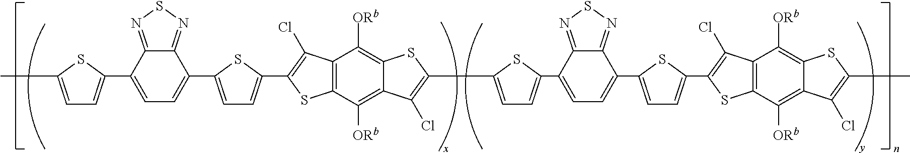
C1=C(C2=CC=C(C3=CC=C(C4=C(Cl)C5=C(C([ORb])=C6C(=C5[ORb])SC(C5=CC=C(C7=CC=C(C8=CC=C(C9=C(Cl)C%10=C(C([ORb])=C%11C(=C%10[ORb])SC(C)=C%11Cl)S9)S8)C8=NSN=C78)S5)=C6Cl)S4)S3)C3=NSN=C23)SC(C)=C1
